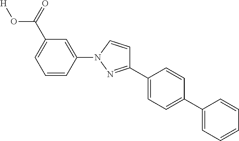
C1=CC(C2=NN(C3=CC(C(=O)O[H])=CC=C3)C=C2)=CC=C1C1=CC=CC=C1
